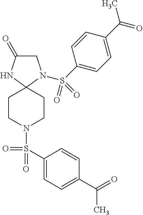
C1(=O)CN(S(C2=CC=C(C(C)=O)C=C2)(=O)=O)C2(N1)CCN(S(=O)(=O)C1=CC=C(C(=O)C)C=C1)CC2
